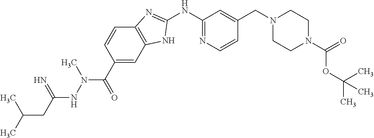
C1(NC2=NC=CC(CN3CCN(C(OC(C)(C)C)=O)CC3)=C2)=NC2=C(N1)C=C(C(=O)N(NC(CC(C)C)=N)C)C=C2
